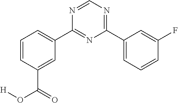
C1=CC(C(O[H])=O)=CC(C2=NC(C3=CC=CC(F)=C3)=NC=N2)=C1
